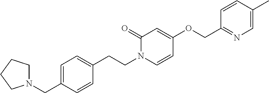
C1N(CC2=CC=C(CCN3C(=O)C=C(OCC4=NC=C(C)C=C4)C=C3)C=C2)CCC1
